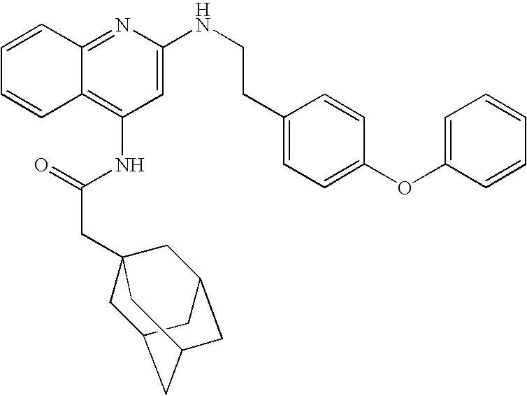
C12=NC(NCCC3=CC=C(OC4=CC=CC=C4)C=C3)=CC(NC(CC34CC5CC(CC(C3)C5)C4)=O)=C1C=CC=C2
